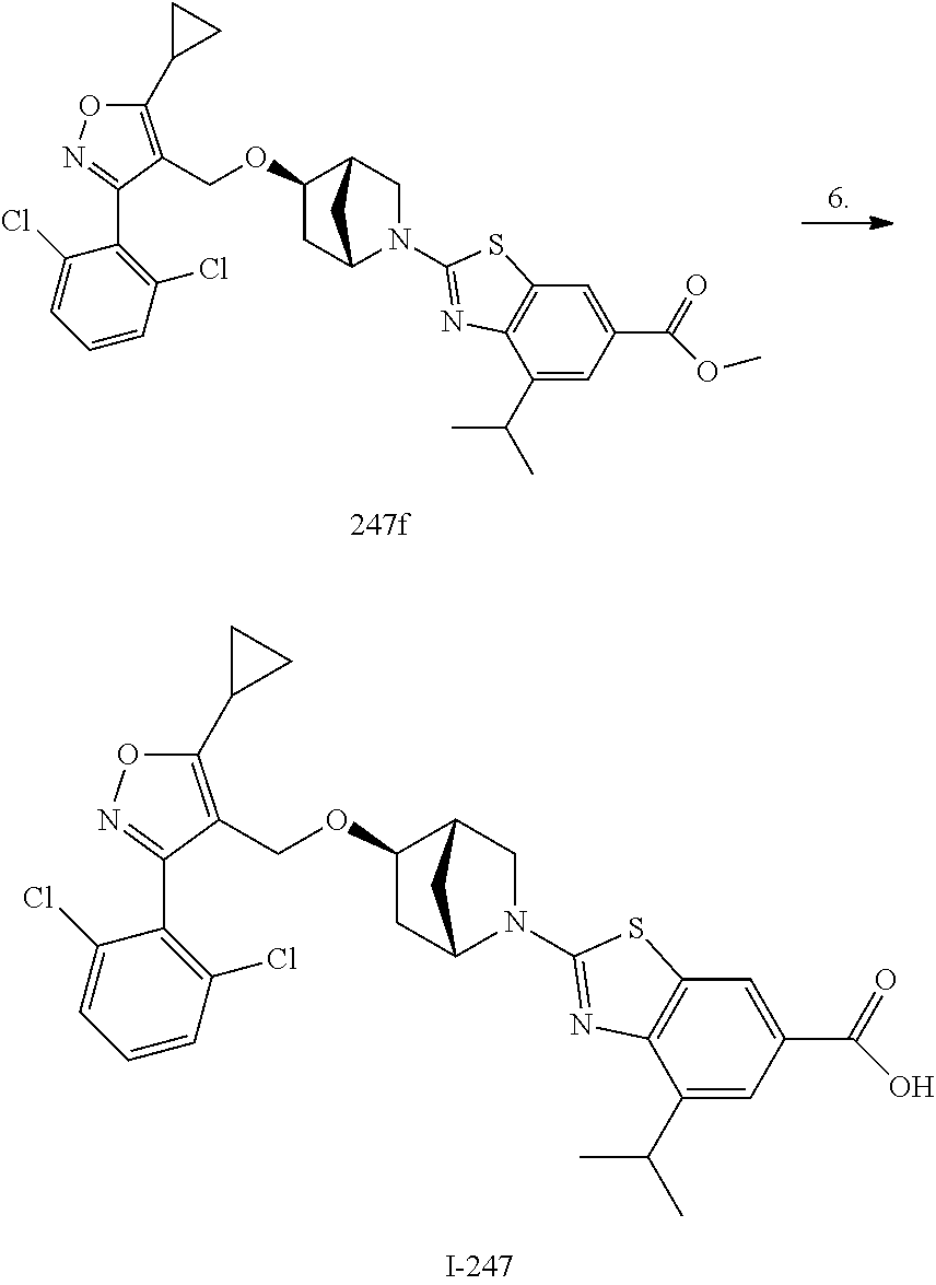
C1(C2CC2)=C(COC2CC3N(C4=NC5=C(C=C(C(=O)O)C=C5C(C)C)S4)CC2C3)C(C2=C(Cl)C=CC=C2Cl)=NO1.C1(C2CC2)=C(COC2CC3N(C4=NC5=C(C=C(C(=O)OC)C=C5C(C)C)S4)CC2C3)C(C2=C(Cl)C=CC=C2Cl)=NO1
